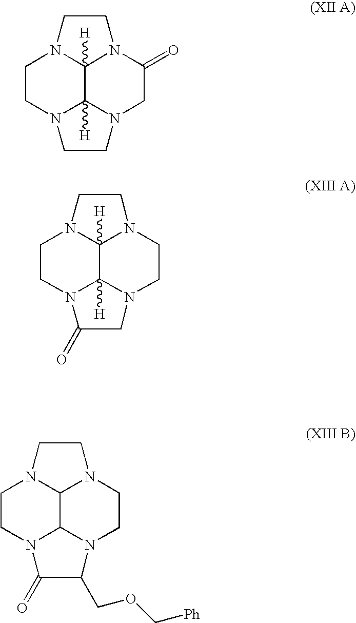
C1CN2C3([H])C4([H])N1CCN4C(=O)CN3CC2.C1CN2C3([H])C4([H])N1CCN4CCN3CC2=O.C1CN2C3C4N1CCN4CCN3C(COC[Ph])C2=O
